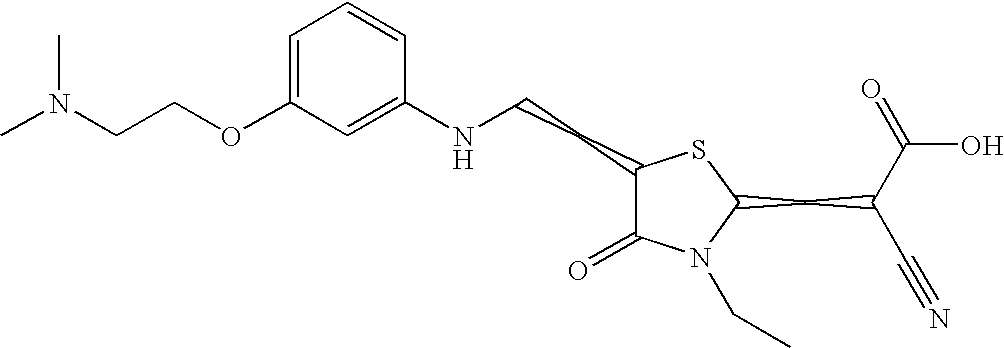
C1=C(OCCN(C)C)C=C(NCCC2C(=O)N(CC)C(CC(C#N)C(=O)O)S2)C=C1
